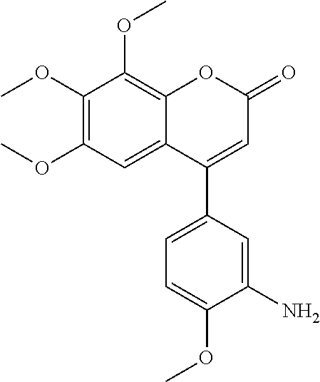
C1(OC)=C(OC)C=C2C(=C1OC)OC(=O)C=C2C1=CC=C(OC)C(N)=C1
